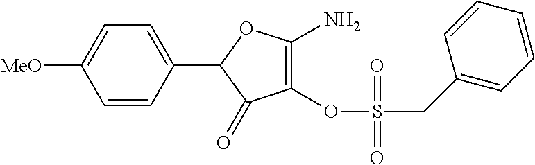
C1=CC(C2C(=O)C(OS(CC3=CC=CC=C3)(=O)=O)=C(N)O2)=CC=C1[MeO]
